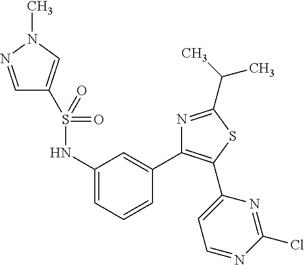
C1=NN(C)C=C1S(NC1=CC=CC(C2=C(C3=CC=NC(Cl)=N3)SC(C(C)C)=N2)=C1)(=O)=O
